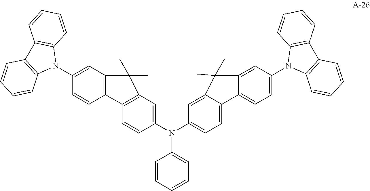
C12=C(C=C(N3C4=C(C5=C3C=CC=C5)C=CC=C4)C=C1)C(C)(C)C1=C2C=CC(N(C2=CC=C3C(=C2)C(C)(C)C2=CC(N4C5=C(C6=C4C=CC=C6)C=CC=C5)=CC=C32)C2=CC=CC=C2)=C1
